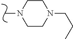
C1CN(CCC)CCN1C
